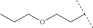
CCCOCCC(C)C
